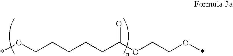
*OCCCCCC(OCCO*)=O
